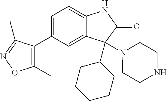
C1=C(C2=C(C)ON=C2C)C=C2C(=C1)NC(=O)C2(C1CCCCC1)N1CCNCC1
